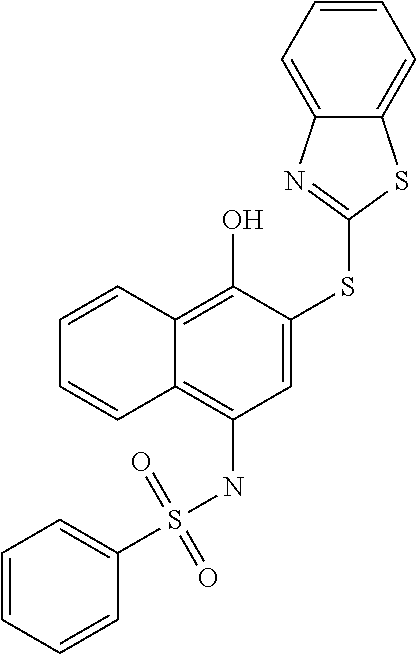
C1=CC=CC(S(=O)(=O)NC2=C3C(=C(O)C(SC4=NC5=CC=CC=C5S4)=C2)C=CC=C3)=C1
